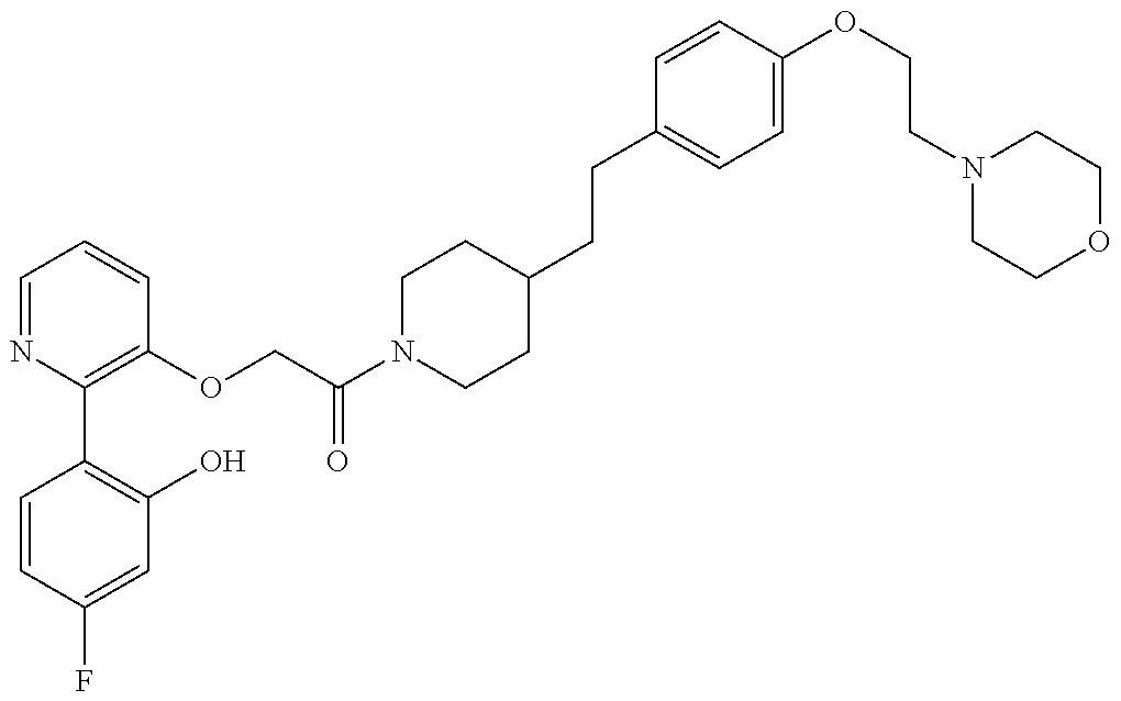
C1=CC(F)=CC(O)=C1C1=C(OCC(N2CCC(CCC3=CC=C(OCCN4CCOCC4)C=C3)CC2)=O)C=CC=N1
